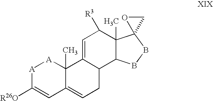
[A]1C([R26O])=CC2=CCC3C(=CC([R3])C4(C)C3BBC43CO3)C2(C)[A]1
